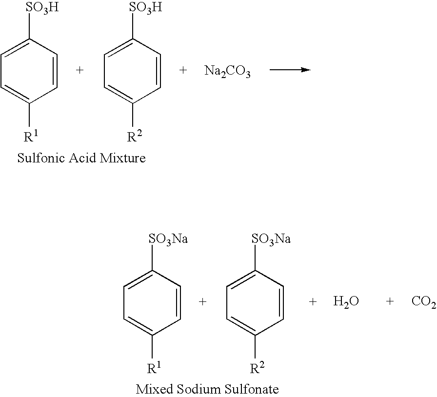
C1([SO3H])=CC=C([R1])C=C1.C1([SO3H])=CC=C([R2])C=C1.[Na2CO3].C1([SO3Na])=CC=C([R1])C=C1.C1([SO3Na])=CC=C([R2])C=C1.O.[CO2]
